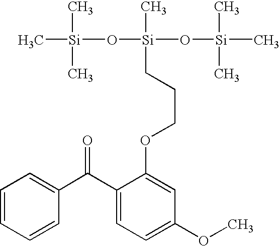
C[Si](O[Si](O[Si](C)(C)C)(C)CCCOC1=CC(OC)=CC=C1C(C1=CC=CC=C1)=O)(C)C
